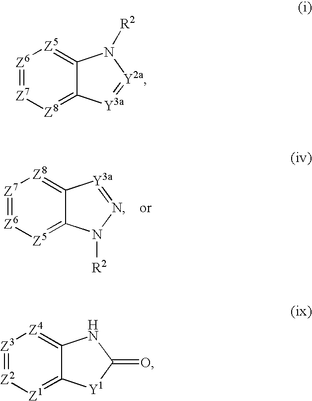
C12=[Z5][Z6]=[Z7][Z8]=C1[Y3a]=NN2[R2].C12=[Z8][Z7]=[Z6][Z5]=C1N([R2])[Y2a]=[Y3a]2.C12=[Z1][Z2]=[Z3][Z4]=C1NC(=O)[Y1]2
